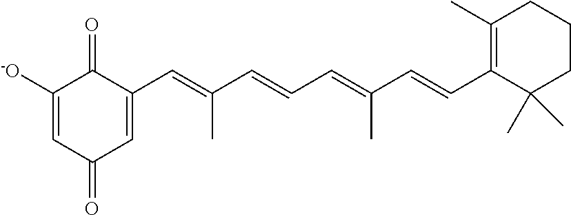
C1(C=C(C=CC=C(C=CC2=C(C)CCCC2(C)C)C)C)=CC(=O)C=C([-O])C1=O
